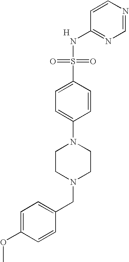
C1(NS(=O)(=O)C2=CC=C(N3CCN(CC4=CC=C(OC)C=C4)CC3)C=C2)=NC=NC=C1.[H]
